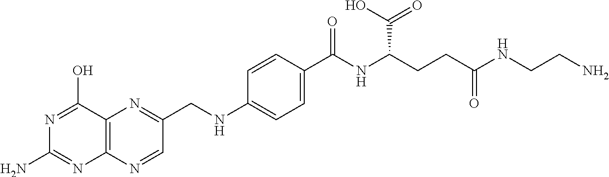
C12=C(N=CC(CNC3=CC=C(C(NC(CCC(=O)NCCN)C(=O)O)=O)C=C3)=N1)N=C(N)N=C2O
